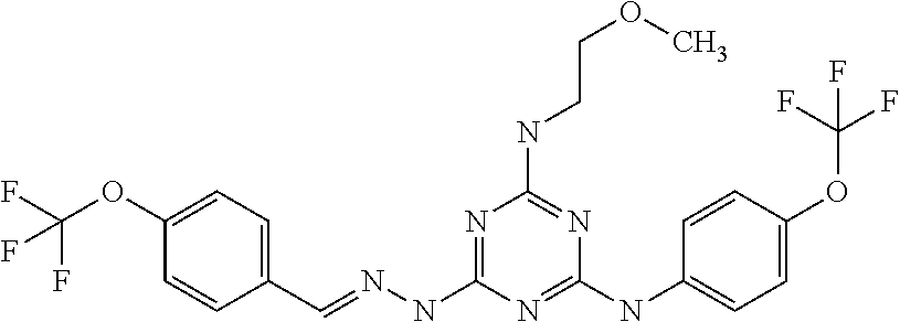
C1(OC(F)(F)F)=CC=C(C=NNC2=NC(NCCOC)=NC(NC3=CC=C(OC(F)(F)F)C=C3)=N2)C=C1
